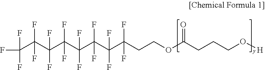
C(C(C(C(C(C(C(C(CCOC(CCCO[H])=O)(F)F)(F)F)(F)F)(F)F)(F)F)(F)F)(F)F)(F)(F)F
